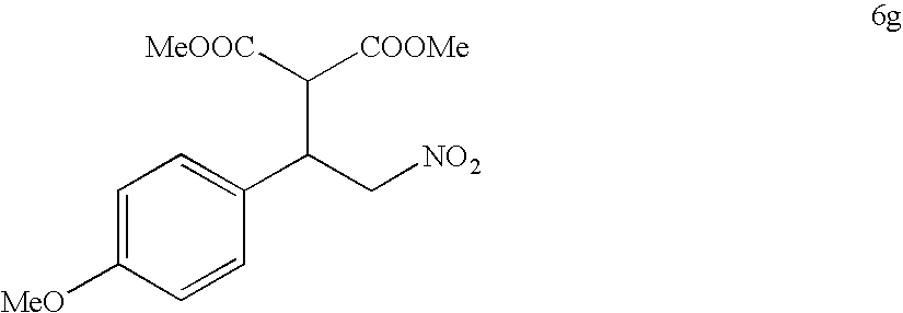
C1=C([MeO])C=CC(C(C[NO2])C([MeOOC])[COOMe])=C1
